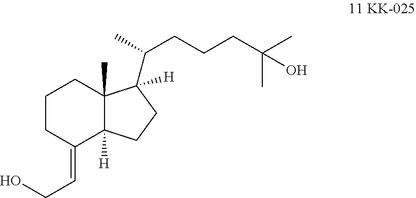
C1CC(=CCO)C2([H])C(C)(C1)C(C(C)CCCC(C)(C)O)([H])CC2
